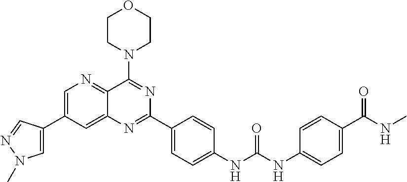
C1=C(C2=CN(C)N=C2)C=C2C(=N1)C(N1CCOCC1)=NC(C1=CC=C(NC(NC3=CC=C(C(NC)=O)C=C3)=O)C=C1)=N2
